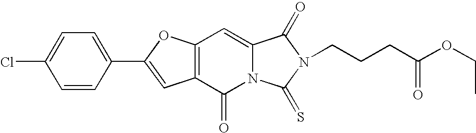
C12=C(OC(C3=CC=C(Cl)C=C3)=C1)C=C1N(C2=O)C(=S)N(CCCC(OCC)=O)C1=O
